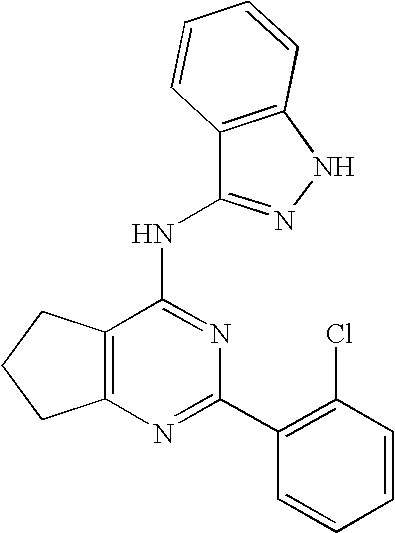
C12=C(N=C(C3=C(Cl)C=CC=C3)N=C1NC1=NNC3=C1C=CC=C3)CCC2
